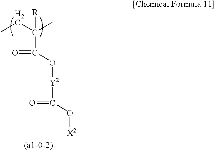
CCC(C)(C(=O)O[Y2]C(=O)O[X2])[R]
